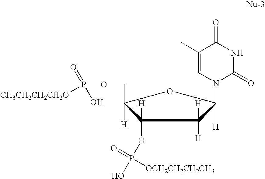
C1(OP(O)(=O)[OCH2CH2CH2CH3])([H])C([H])(COP([CH3CH2CH2CH2O])(=O)O)OC([H])(N2C(=O)NC(=O)C(C)=C2)C1([H])[H]
